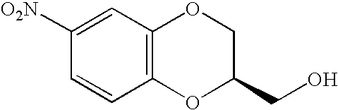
C12=C(C=C([O2N])C=C1)OCC(CO)O2
